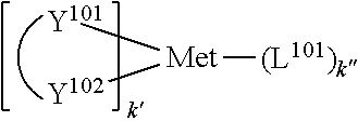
[(L101)k][Met]([Y101])[Y102]
